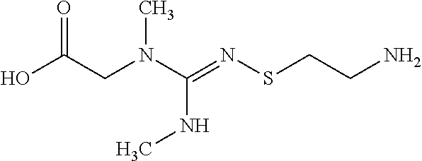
OC(CN(C(=NSCCN)NC)C)=O
